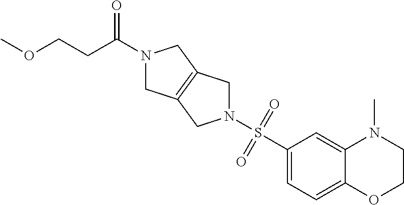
N1(S(C2=CC=C3C(=C2)N(C)CCO3)(=O)=O)CC2=C(C1)CN(C(CCOC)=O)C2
